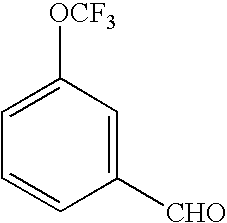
C1([OCF3])=CC=CC([CHO])=C1
